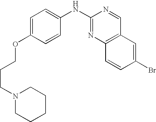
C1(NC2=NC3=C(C=N2)C=C(Br)C=C3)=CC=C(OCCCN2CCCCC2)C=C1
